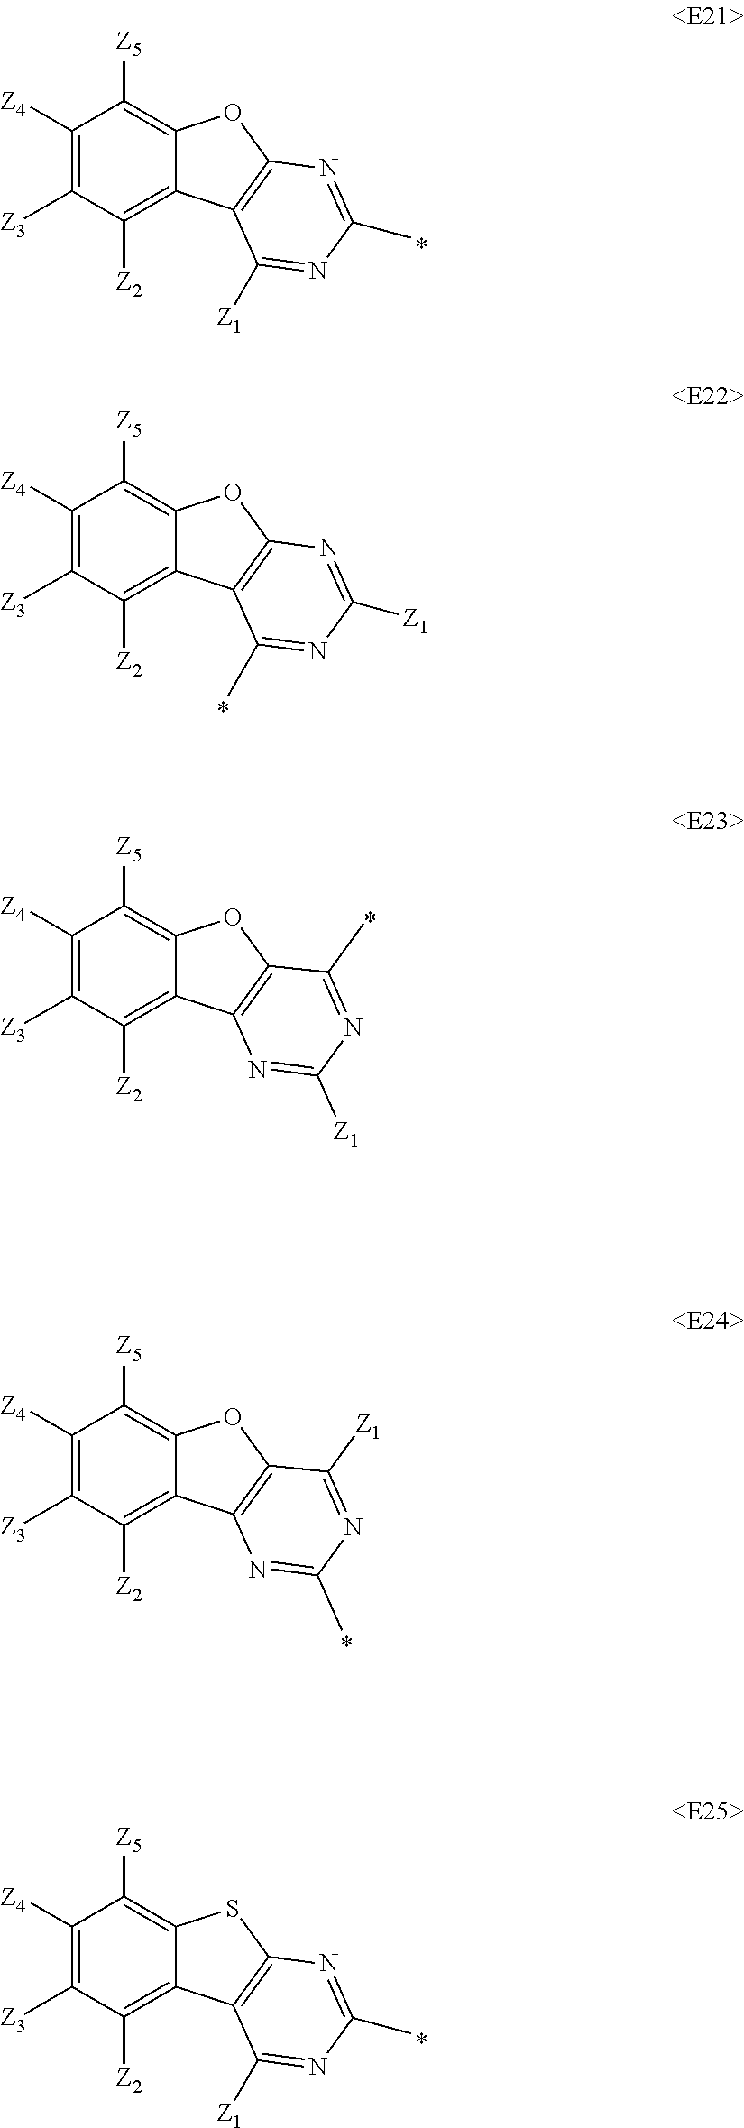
C1([Z4])=C([Z3])C([Z2])=C2C(=C1[Z5])OC1=C2C([Z1])=NC(C)=N1.C1([Z4])=C([Z3])C([Z2])=C2C(=C1[Z5])OC1=C2C(C)=NC([Z1])=N1.C1([Z4])=C([Z3])C([Z2])=C2C(=C1[Z5])OC1=C2N=C([Z1])N=C1C.C1([Z4])=C([Z3])C([Z2])=C2C(=C1[Z5])OC1=C2N=C(C)N=C1[Z1].C1([Z4])=C([Z3])C([Z2])=C2C(=C1[Z5])SC1=C2C([Z1])=NC(C)=N1
